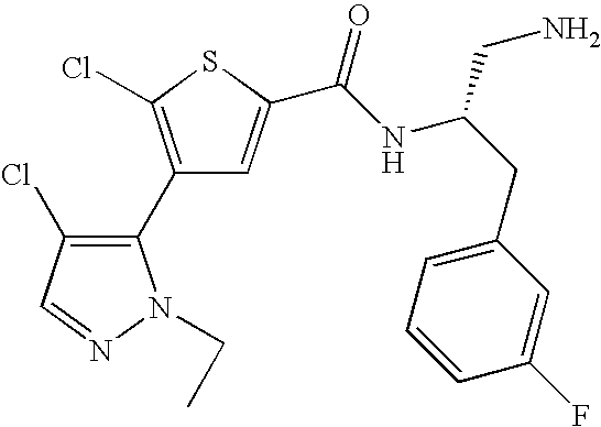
C1(C2=C(Cl)C=NN2CC)=C(Cl)SC(C(NC(CC2=CC=CC(F)=C2)CN)=O)=C1
